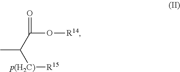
O=C(C([p(H2C)][R15])C)O[R14]
